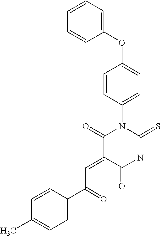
C1(OC2=CC=C(N3C(=O)C(=CC(=O)C4=CC=C(C)C=C4)C(=O)NC3=S)C=C2)=CC=CC=C1
